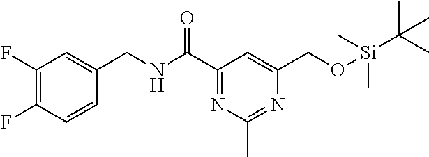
C1(F)=C(F)C=CC(CNC(C2=NC(C)=NC(CO[Si](C(C)(C)C)(C)C)=C2)=O)=C1
